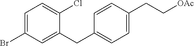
C1=C(Br)C=C(CC2=CC=C(CC[OAc])C=C2)C(Cl)=C1
